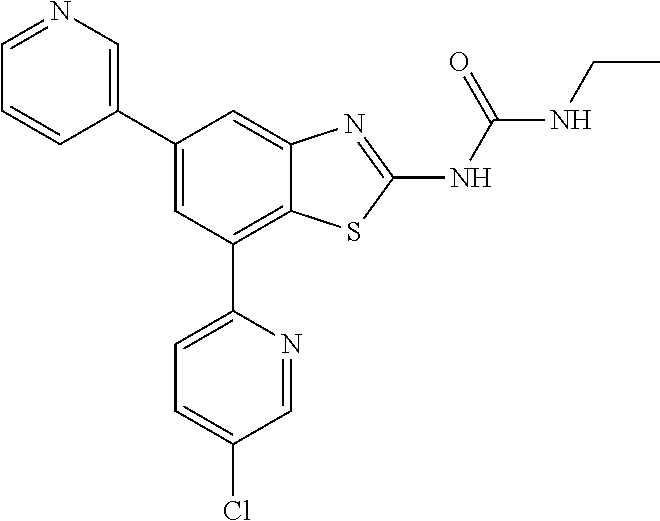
C1(C2=CN=CC=C2)=CC(C2=CC=C(Cl)C=N2)=C2C(=C1)N=C(NC(=O)NCC)S2
